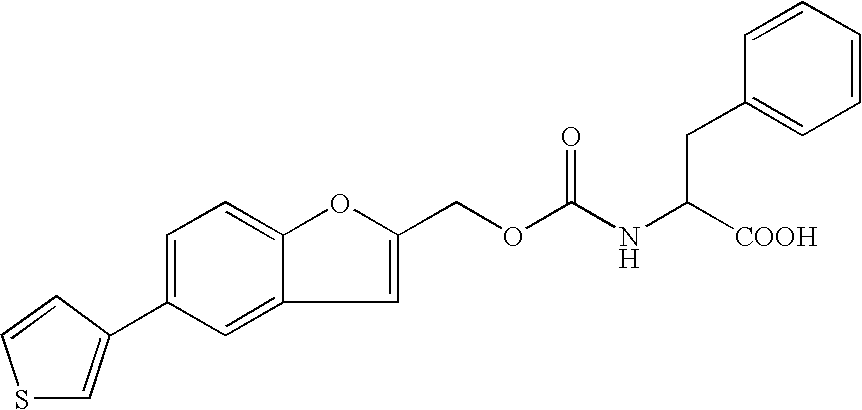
C1(C2=CSC=C2)=CC=C2C(=C1)C=C(COC(NC([COOH])CC1=CC=CC=C1)=O)O2
